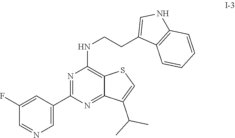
C1=NC=C(C2=NC(NCCC3=CNC4=C3C=CC=C4)=C3C(=N2)C(C(C)C)=CS3)C=C1F
